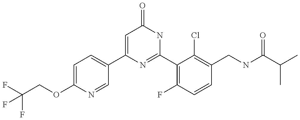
C1(C2=CC=C(OCC(F)(F)F)N=C2)=CC(=O)NC(C2=C(F)C=CC(CNC(C(C)C)=O)=C2Cl)=N1
